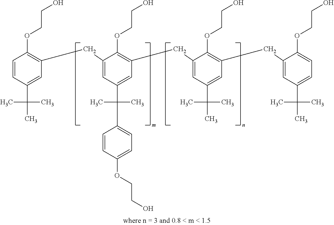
C1=CC(C(C)(C)C)=CC(CC2=CC(C(C)(C3=CC=C(OCCO)C=C3)C)=CC(CC3=CC(C(C)(C)C)=CC(CC4=CC(C(C)(C)C)=CC=C4OCCO)=C3OCCO)=C2OCCO)=C1OCCO
